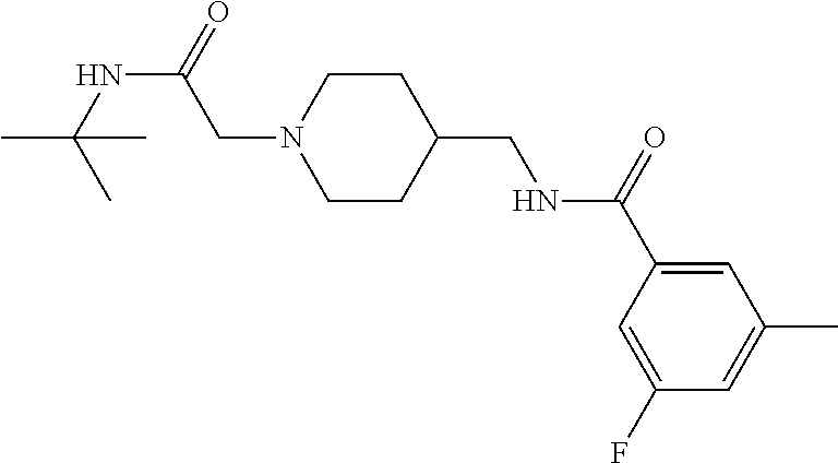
N1(CC(NC(C)(C)C)=O)CCC(CNC(C2=CC(C)=CC(F)=C2)=O)CC1
